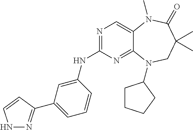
N1=C(NC2=CC(C3=NNC=C3)=CC=C2)N=C2C(=C1)N(C)C(=O)C(C)(C)CN2C1CCCC1
